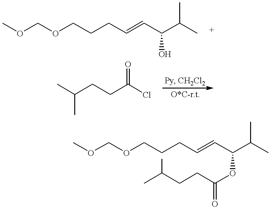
COCOCCCC=CC(C(C)C)O.CC(CCC(Cl)=O)C.COCOCCCC=CC(C(C)C)OC(CCC(C)C)=O
